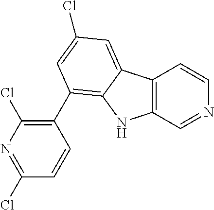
C12=C(C=NC=C1)NC1=C(C3=C(Cl)N=C(Cl)C=C3)C=C(Cl)C=C21
